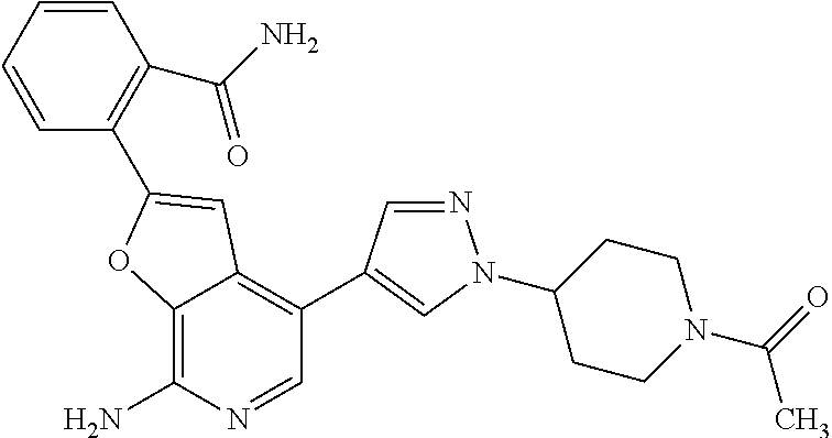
C12=C(N)N=CC(C3=CN(C4CCN(C(=O)C)CC4)N=C3)=C1C=C(C1=C(C(=O)N)C=CC=C1)O2
